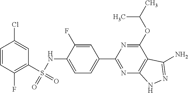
C1(S(NC2=CC=C(C3=NC4=C(C(OC(C)C)=N3)C(N)=NN4)C=C2F)(=O)=O)=C(F)C=CC(Cl)=C1
